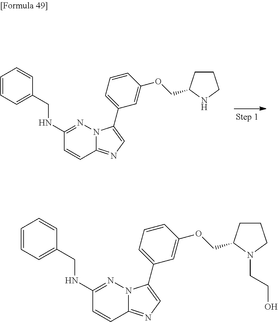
C1=CC=C(CNC2=NN3C(=NC=C3C3=CC=CC(OCC4CCCN4)=C3)C=C2)C=C1.C1=CC=C(CNC2=NN3C(=NC=C3C3=CC=CC(OCC4CCCN4CCO)=C3)C=C2)C=C1
